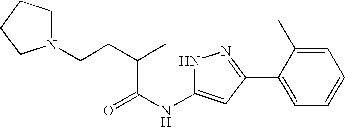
C1(C2=NNC(NC(=O)C(CCN3CCCC3)C)=C2)=CC=CC=C1C
